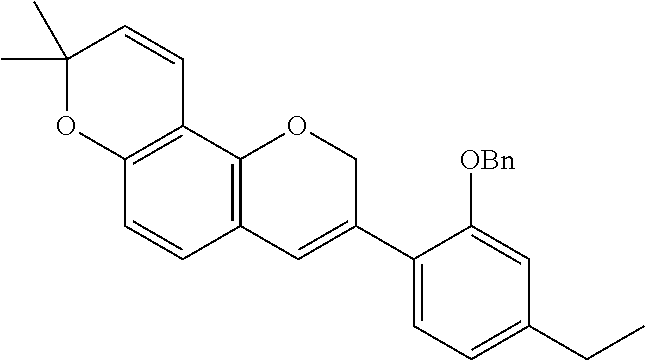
C1(C)(C)OC2=C(C=C1)C1=C(C=C2)C=C(C2=CC=C(CC)C=C2[OBn])CO1
